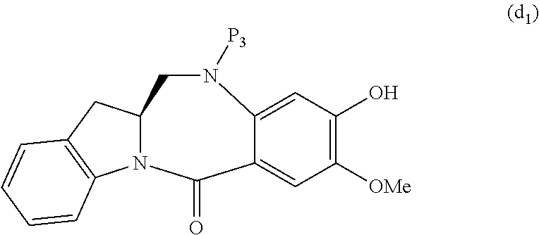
C1=C2C(=CC(O)=C1[OMe])N([P3])CC1N(C3=C(C1)C=CC=C3)C2=O
